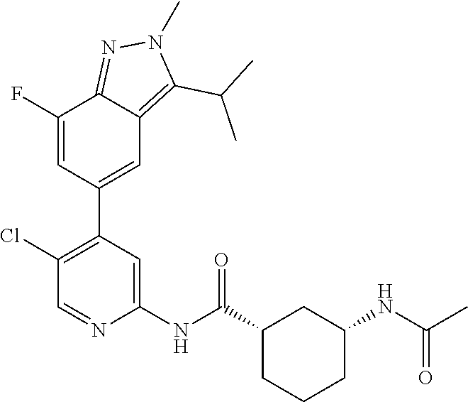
N1=CC(Cl)=C(C2=CC3=C(C(C)C)N(C)N=C3C(F)=C2)C=C1NC(C1CCCC(NC(C)=O)C1)=O
